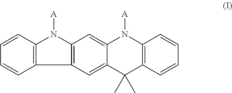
C12=C(N([A])C3=C1C=CC=C3)C=C1C(=C2)C(C)(C)C2=C(N1[A])C=CC=C2
